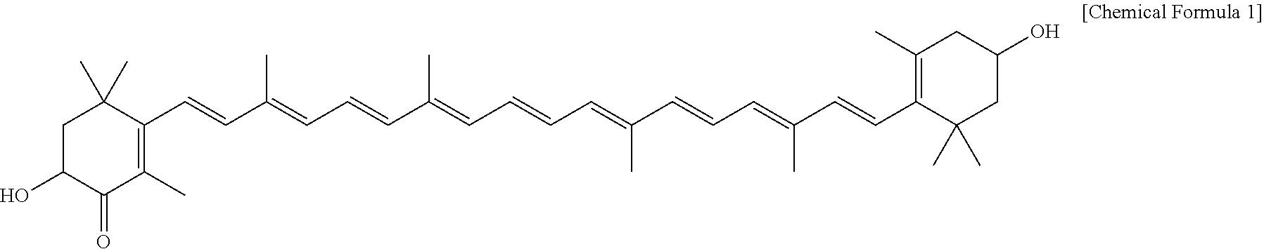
C1C(O)C(=O)C(C)=C(C=CC(=CC=CC(=CC=CC=C(C=CC=C(C=CC2=C(C)CC(O)CC2(C)C)C)C)C)C)C1(C)C
